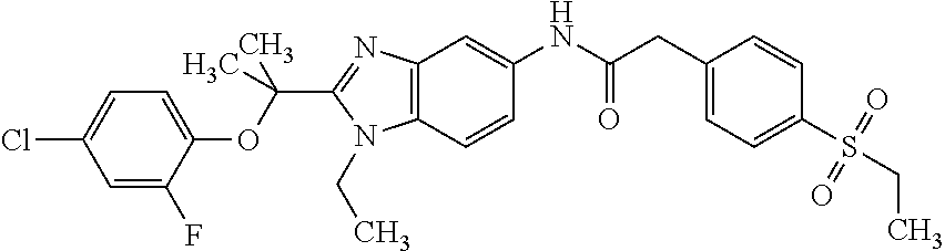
C1=C(F)C(OC(C2=NC3=C(N2CC)C=CC(NC(CC2=CC=C(S(=O)(=O)CC)C=C2)=O)=C3)(C)C)=CC=C1Cl
